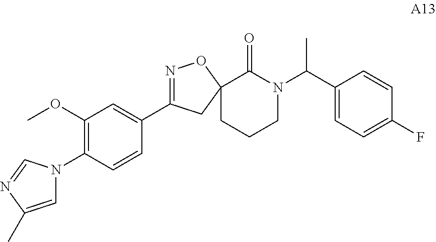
C1(OC)=C(N2C=C(C)N=C2)C=CC(C2=NOC3(CCCN(C(C4=CC=C(F)C=C4)C)C3=O)C2)=C1
